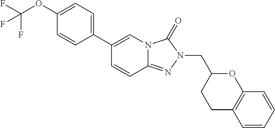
C1(OC(F)(F)F)=CC=C(C2=CN3C(=NN(CC4CCC5=C(O4)C=CC=C5)C3=O)C=C2)C=C1
